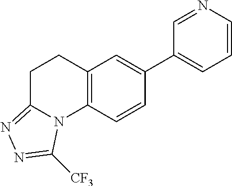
C1=CN=CC(C2=CC3=C(C=C2)N2C(=NN=C2[CF3])CC3)=C1
